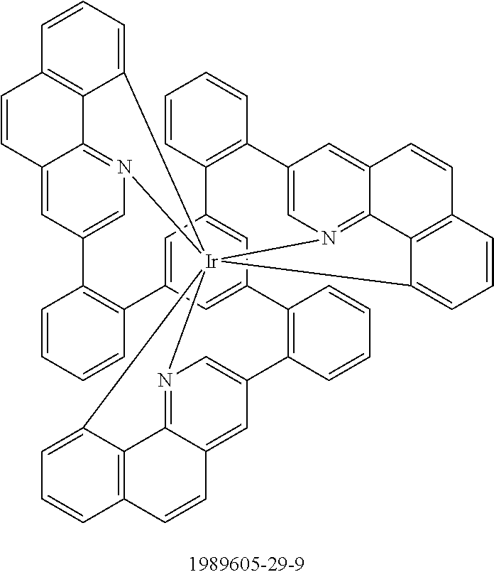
C1=C2C=C3C=C1C1=C(C=CC=C1)C1=CN4=C5C(=C1)C=CC1=C5C(=CC=C1)[Ir]415(N4=C6C(=CC(=C4)C4=C3C=CC=C4)C=CC3=C6C1=CC=C3)N1=C3C(=CC(=C1)C1=C2C=CC=C1)C=CC1=C3C5=CC=C1
